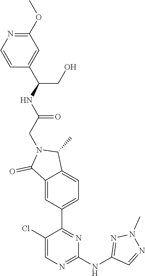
C12=CC(C3=NC(NC4=NN(C)N=C4)=NC=C3Cl)=CC=C1C(C)N(CC(NC(CO)C1=CC(OC)=NC=C1)=O)C2=O
